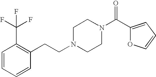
C(N1CCN(C(C2=CC=CO2)=O)CC1)CC1=C(C(F)(F)F)C=CC=C1
